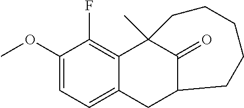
C1(OC)=CC=C2C(=C1F)C1(C)C(=O)C(C2)CCCCC1
